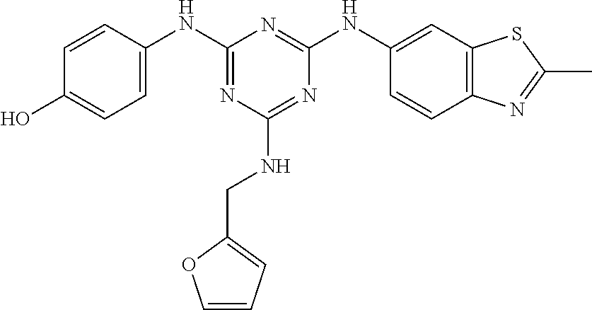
C1(O)=CC=C(NC2=NC(NCC3=CC=CO3)=NC(NC3=CC4=C(C=C3)N=C(C)S4)=N2)C=C1
